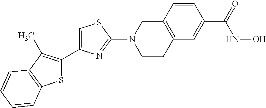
C1=C(C2=C(C)C3=C(S2)C=CC=C3)N=C(N2CCC3=C(C2)C=CC(C(=O)NO)=C3)S1
